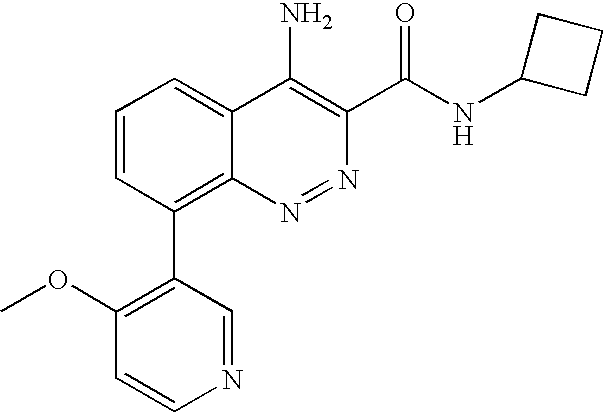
C1(OC)=C(C2=C3C(=CC=C2)C(N)=C(C(NC2CCC2)=O)N=N3)C=NC=C1
